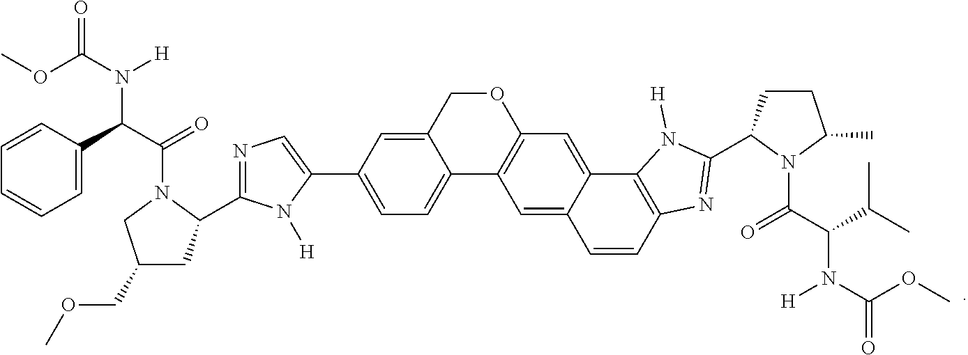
C12=CC=C(C3=CN=C(C4CC(COC)CN4C(=O)C(C4=CC=CC=C4)N([H])C(OC)=O)N3[H])C=C1COC1=C2C=C2C(=C1)C1=C(C=C2)N=C(C2CCC(C)N2C(=O)C(C(C)C)N([H])C(OC)=O)N1[H]
